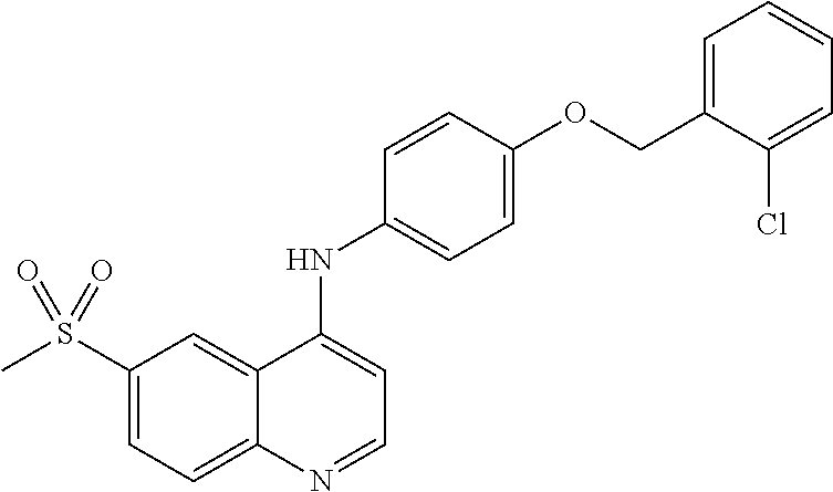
S(C1=CC=C2C(=C1)C(NC1=CC=C(OCC3=CC=CC=C3Cl)C=C1)=CC=N2)(C)(=O)=O
